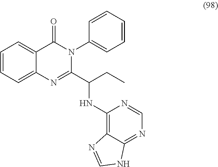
C1=CC=C2C(=C1)C(=O)N(C1=CC=CC=C1)C(C(NC1=C3C(=NC=N1)NC=N3)CC)=N2
